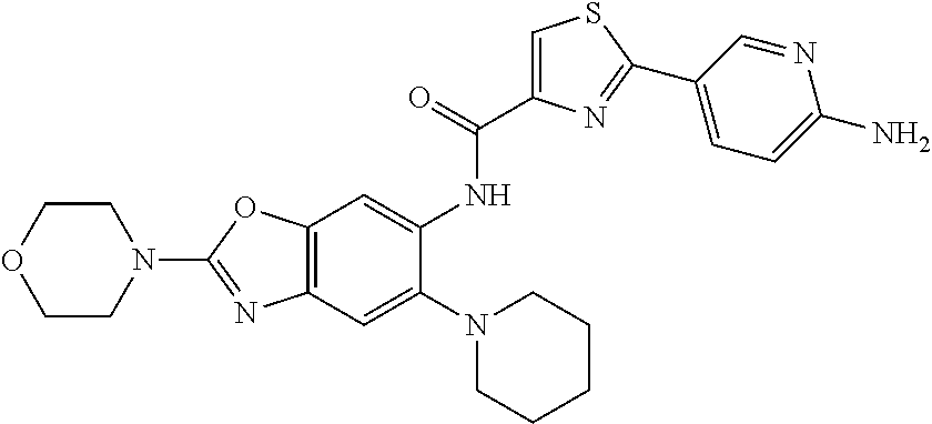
C1OCCN(C2=NC3=C(O2)C=C(NC(=O)C2=CSC(C4=CC=C(N)N=C4)=N2)C(N2CCCCC2)=C3)C1
